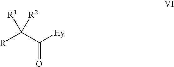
[R]C(C([Hy])=O)([R1])[R2]
